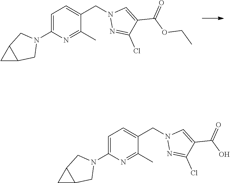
C1=C(N2CC3C(C2)C3)N=C(C)C(CN2N=C(Cl)C(C(=O)OCC)=C2)=C1.C1=C(N2CC3C(C2)C3)N=C(C)C(CN2N=C(Cl)C(C(=O)O)=C2)=C1
